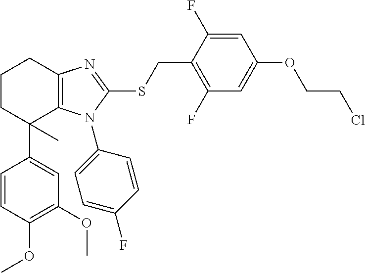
C1(OC)=C(OC)C=CC(C2(C)C3=C(CCC2)N=C(SCC2=C(F)C=C(OCCCl)C=C2F)N3C2=CC=C(F)C=C2)=C1
